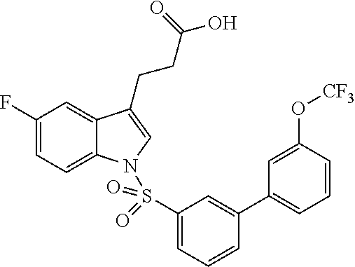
C1(F)=CC=C2C(=C1)C(CCC(O)=O)=CN2S(C1=CC=CC(C2=CC=CC(O[CF3])=C2)=C1)(=O)=O
